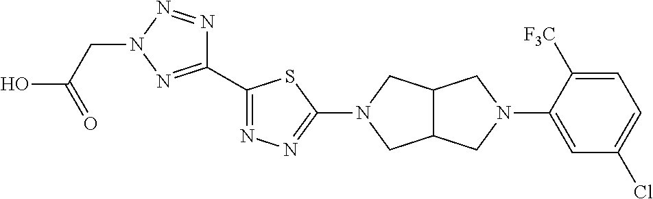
C1(C2=NN=C(N3CC4C(C3)CN(C3=CC(Cl)=CC=C3[F3C])C4)S2)=NN(CC(O)=O)N=N1
